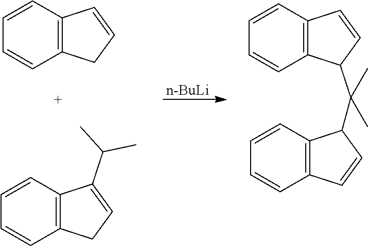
[n-BuLi].C1=CC=CC2=C1C=CC2.C1=CC=CC2=C1C(C(C)C)=CC2.C1=CC=CC2=C1C=CC2C(C)(C)C1C2=C(C=CC=C2)C=C1
